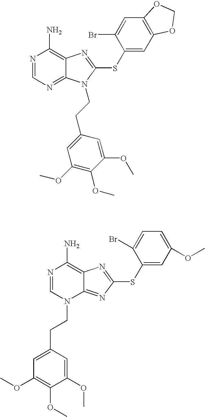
N1=CN=C2C(=C1N)N=C(SC1=CC3=C(C=C1Br)OCO3)N2CCC1=CC(OC)=C(OC)C(OC)=C1.N1=CN(CCC2=CC(OC)=C(OC)C(OC)=C2)C2=NC(SC3=CC(OC)=CC=C3Br)=NC2=C1N
